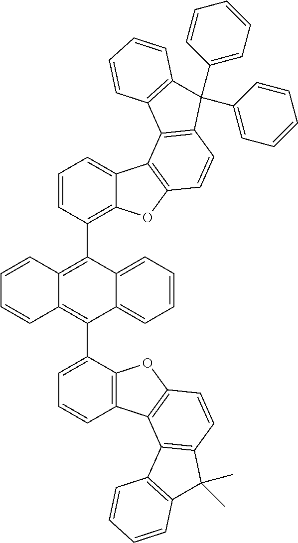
C12=C(C=CC=C1C1=C3C(=C(C4=C5C(=CC=C4)C4=C(O5)C=CC5=C4C4=C(C=CC=C4)C5(C4=CC=CC=C4)C4=CC=CC=C4)C4=CC=CC=C41)C=CC=C3)C1=C(O2)C=CC2=C1C1=C(C=CC=C1)C2(C)C
